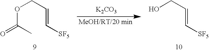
[MeOH/RT/20 min].[K2CO3].C(=CCOC(C)=O)[SF5].C(=CCO)[SF5]
